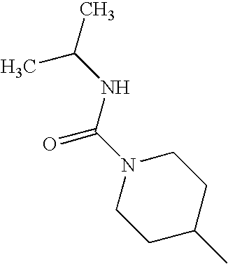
C1C(C)CCN(C(=O)NC(C)C)C1
